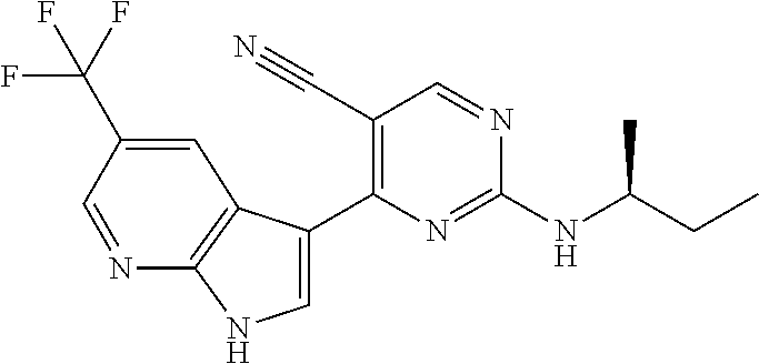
N(C1=NC(C2=CNC3=C2C=C(C(F)(F)F)C=N3)=C(C#N)C=N1)C(CC)C
